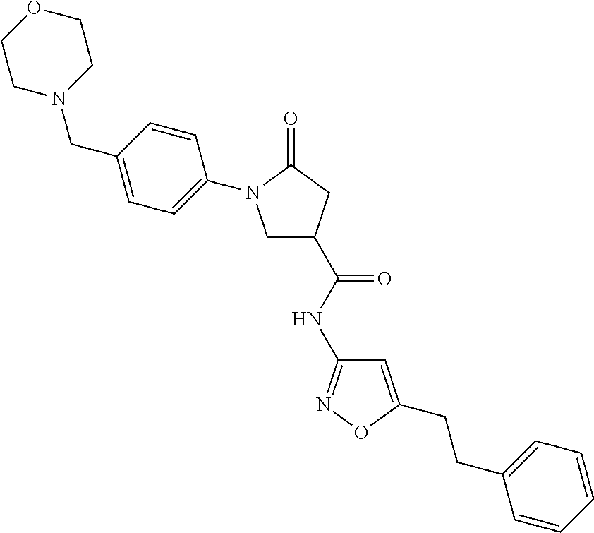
C1N(CC2=CC=C(N3CC(C(=O)NC4=NOC(CCC5=CC=CC=C5)=C4)CC3=O)C=C2)CCOC1
